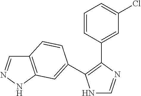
N1C=NC(C2=CC(Cl)=CC=C2)=C1C1=CC2=C(C=NN2)C=C1
